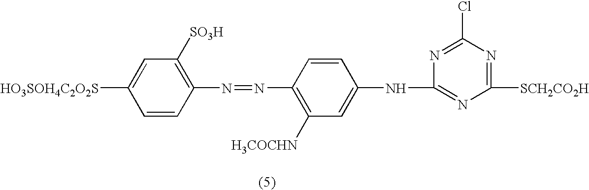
C1=C([HO3SOH4C2O2S])C=CC(N=NC2=C([H3COCHN])C=C(NC3=NC([SCH2CO2H])=NC(Cl)=N3)C=C2)=C1[SO3H]
